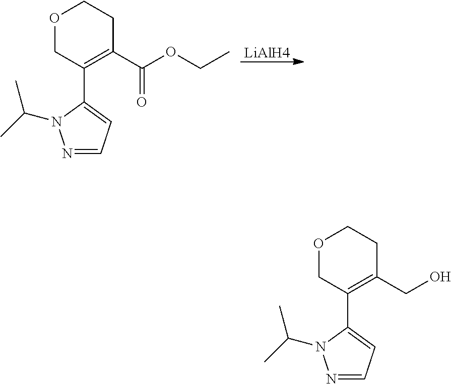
O1CC(C2=CC=NN2C(C)C)=C(CO)CC1.O1CC(C2=CC=NN2C(C)C)=C(C(OCC)=O)CC1.[LiAlH4]
